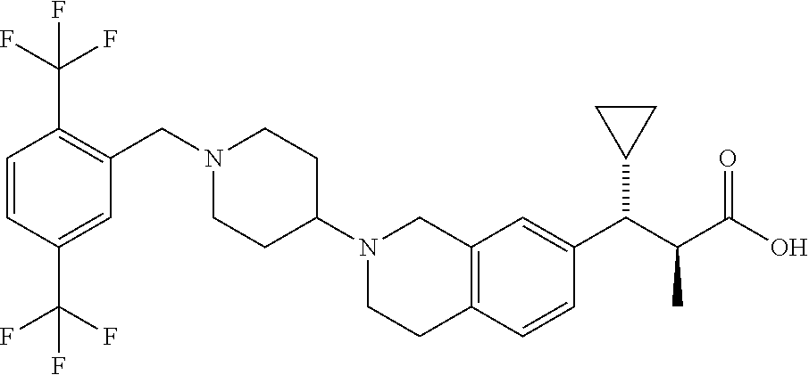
C1=CC(C(F)(F)F)=CC(CN2CCC(N3CC4=C(CC3)C=CC(C(C(C(O)=O)C)C3CC3)=C4)CC2)=C1C(F)(F)F
